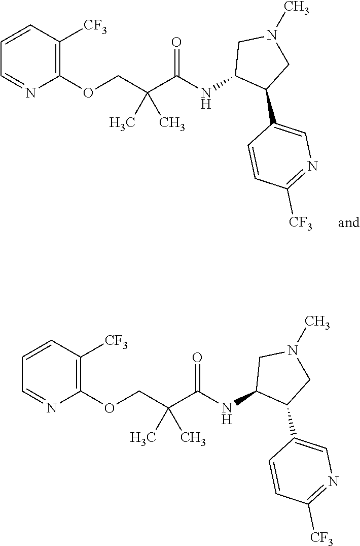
C1=CC([CF3])=C(OCC(C(NC2C(C3=CN=C([CF3])C=C3)CN(C)C2)=O)(C)C)N=C1.C1=CC([CF3])=C(OCC(C(NC2C(C3=CN=C([CF3])C=C3)CN(C)C2)=O)(C)C)N=C1
